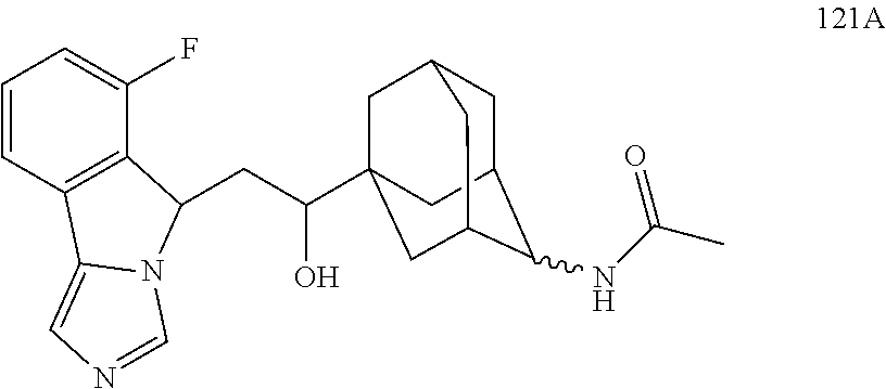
C1=CC2=C(C(F)=C1)C(CC(O)C13CC4CC(C1)C(NC(C)=O)C(C3)C4)N1C2=CN=C1
